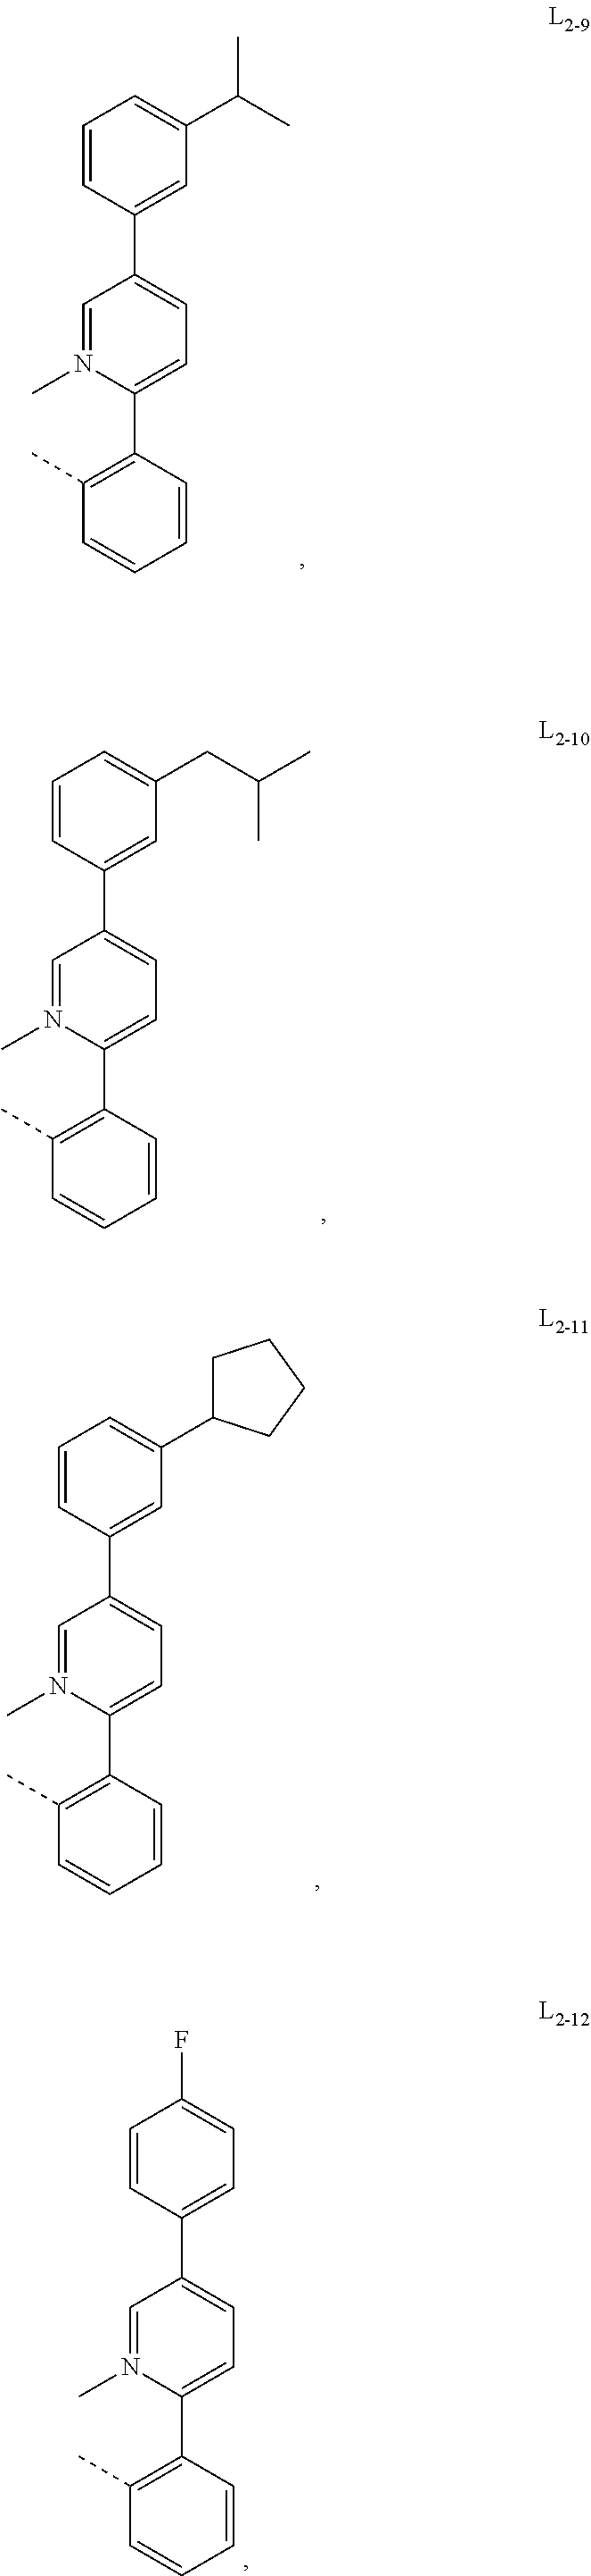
C1=CC(C2=CC=C(C3=C(C)C=CC=C3)N(C)=C2)=CC(C(C)C)=C1.C1=CC(C2=CC=C(C3=C(C)C=CC=C3)N(C)=C2)=CC(CC(C)C)=C1.C1=CC(C2=CC=C(C3=C(C)C=CC=C3)N(C)=C2)=CC(C2CCCC2)=C1.C1=CC(C2=CC=C(C3=C(C)C=CC=C3)N(C)=C2)=CC=C1F
